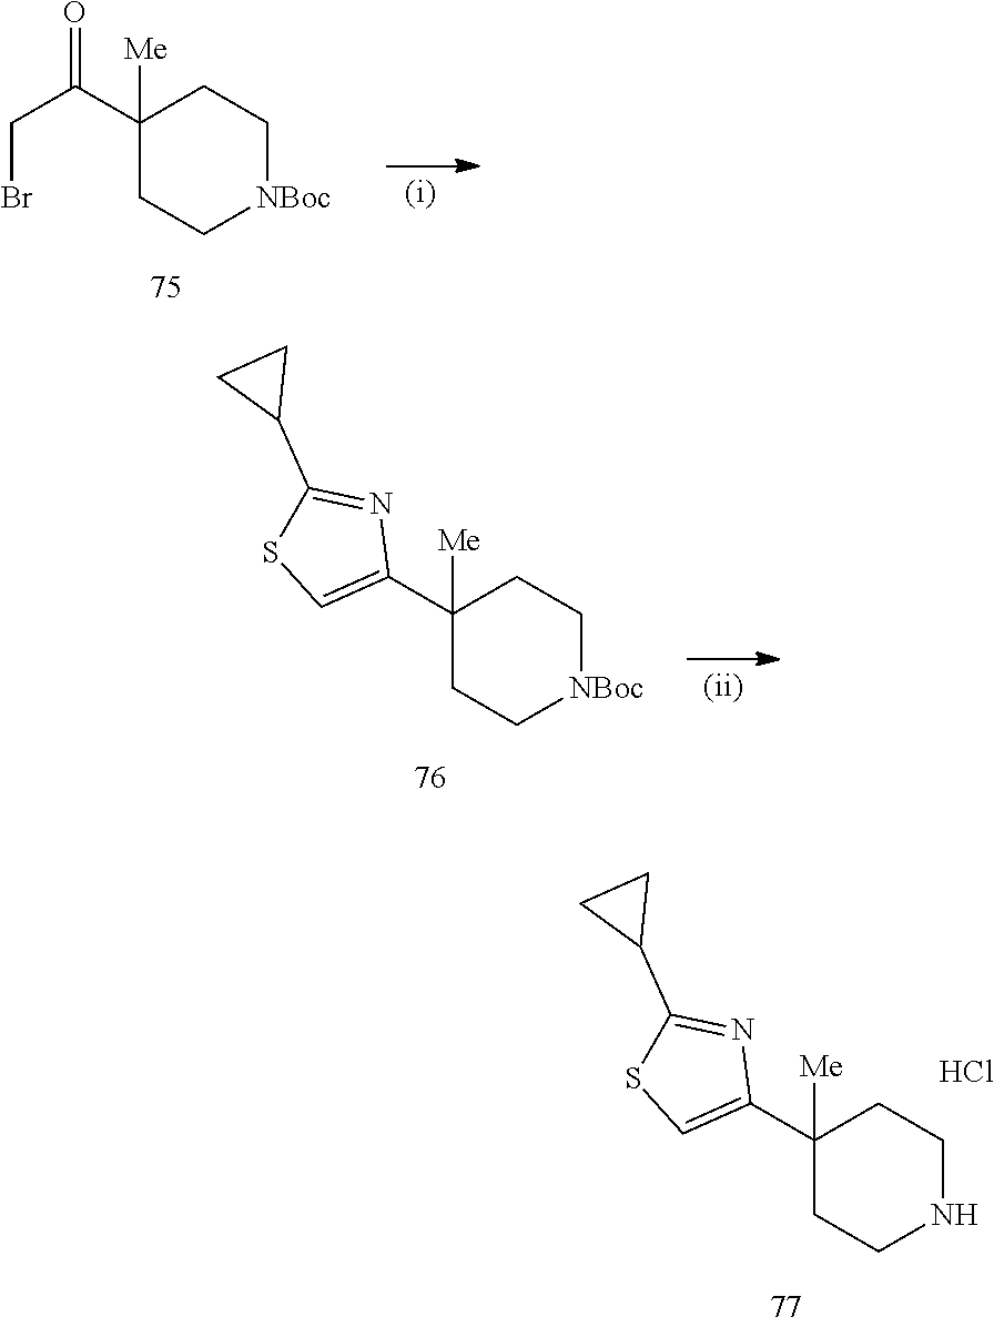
C(C1([Me])CC[NBoc]CC1)(CBr)=O.C1(C2=NC(C3([Me])CC[NBoc]CC3)=CS2)CC1.C1(C2CC2)=NC(C2([Me])CCNCC2)=CS1.Cl
